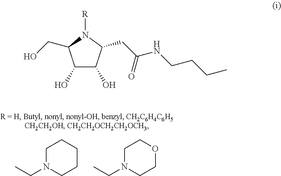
C1N(CC)CCCC1.C1N(CC)CCOC1.C1(O)C(O)C(CC(NCCCC)=O)N([R])C1CO
